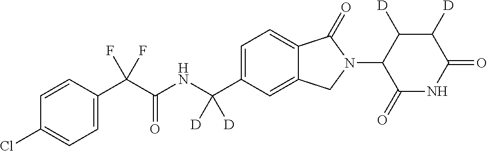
C1=CC(C(C(NC(C2=CC=C3C(=C2)CN(C2C(=O)NC(=O)C([D])C2[D])C3=O)([D])[D])=O)(F)F)=CC=C1Cl
